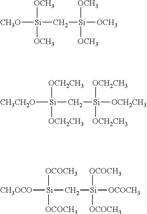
[CH3O][Si](C[Si]([OCH3])([OCH3])[OCH3])([OCH3])[OCH3].[CH3CH2O][Si](C[Si]([OCH2CH3])([OCH2CH3])[OCH2CH3])([OCH2CH3])[OCH2CH3].[CH3OCO][Si](C[Si]([OCOCH3])([OCOCH3])[OCOCH3])([OCOCH3])[OCOCH3]
